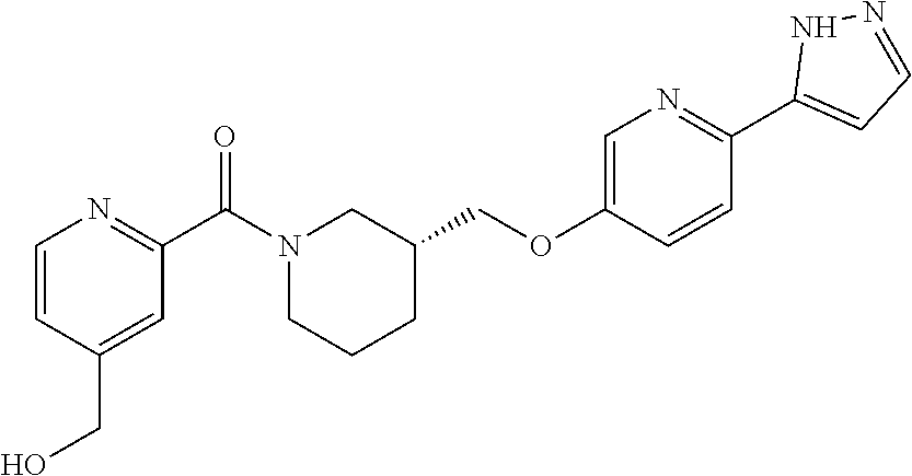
N1(C(C2=NC=CC(CO)=C2)=O)CCCC(COC2=CN=C(C3=CC=NN3)C=C2)C1
